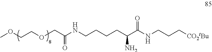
COCCOCC(=O)NCCCCC(C(NCCC[CO2tBu])=O)N
